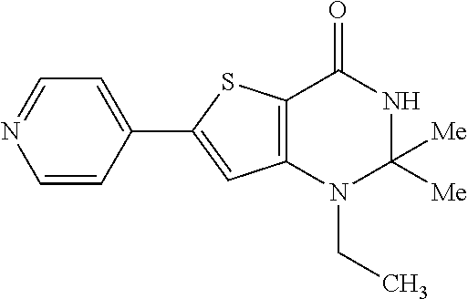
C1=CC(C2=CC3=C(S2)C(=O)NC([Me])([Me])N3CC)=CC=N1
